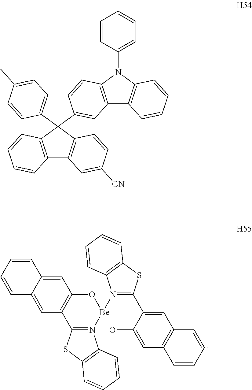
C1=CC2=C(C=C1C1(C3=CC=C(C)C=C3)C3=C(C4=C1C=CC([CN])=C4)C=CC=C3)C1=C(N2C2=CC=CC=C2)C=CC=C1.O1C2=C(C3=N([Be]1N1=C(C4=CC5=C(C=C4O)C=CC=C5)SC4=C1C=CC=C4)C1=C(S3)C=CC=C1)C=C1C(=C2)C=CC=C1
